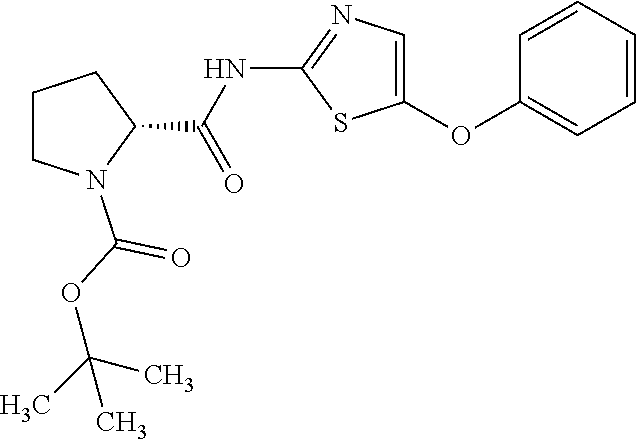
C1=CC=CC=C1OC1=CN=C(NC(=O)C2CCCN2C(OC(C)(C)C)=O)S1
